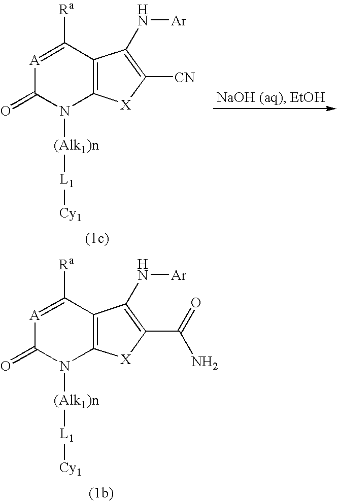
[A]1=C([Ra])C2=C(N([(Alk1)n][L1][Cy1])C1=O)[X]C(C(=O)N)=C2N[Ar].[A]1=C([Ra])C2=C(N([(Alk1)n][L1][Cy1])C1=O)[X]C([CN])=C2N[Ar]
